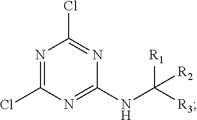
N1=C(Cl)N=C(NC([R3])([R1])[R2])N=C1Cl
